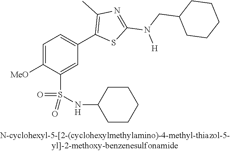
C1=C([OMe])C(S(NC2CCCCC2)(=O)=O)=CC(C2=C(C)N=C(N(CC3CCCCC3)[H])S2)=C1
